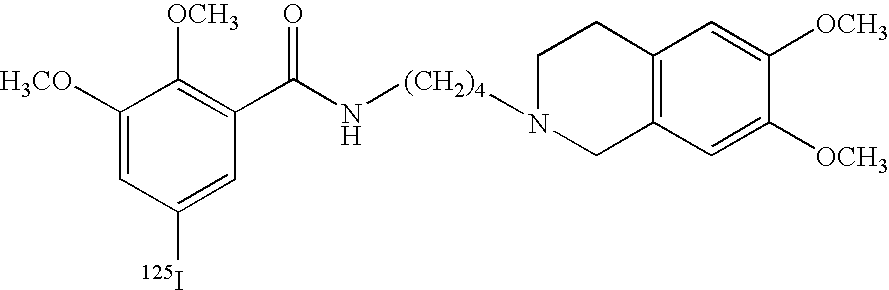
C1([H3CO])=CC([125I])=CC(C(N[(CH2)4]N2CC3=C(CC2)C=C([OCH3])C([OCH3])=C3)=O)=C1[OCH3]
